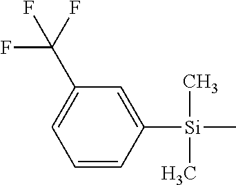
C1=CC([Si](C)(C)C)=CC(C(F)(F)F)=C1
